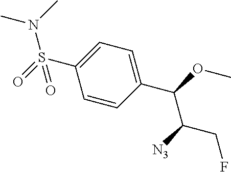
S(C1=CC=C(C(OC)C([N3])CF)C=C1)(=O)(N(C)C)=O
